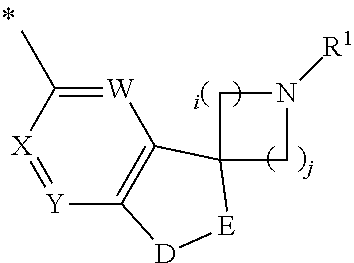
[W]1=C(C)[X]=[Y]C2=C1C1([E][D]2)CN([R1])C1
